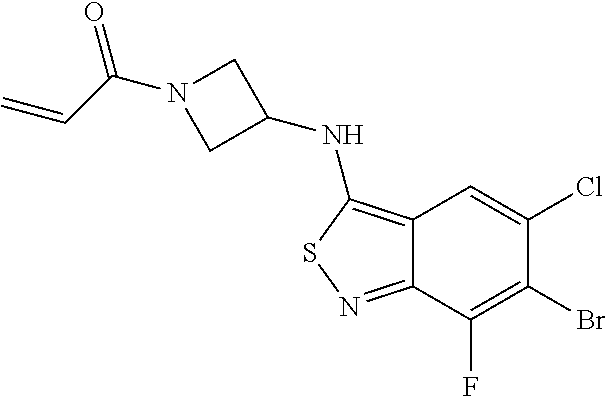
BrC1=C(F)C2=NSC(NC3CN(C(=O)C=C)C3)=C2C=C1Cl
